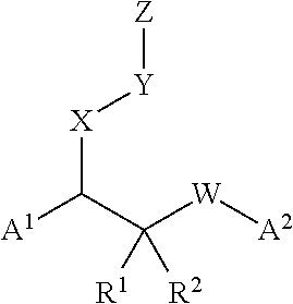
[A1]C(C([W][A2])([R1])[R2])[X][Y][Z]
